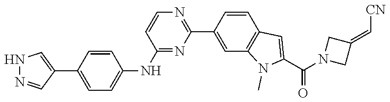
C1C(=C[CN])CN1C(C1=CC2=C(N1C)C=C(C1=NC=CC(NC3=CC=C(C4=CNN=C4)C=C3)=N1)C=C2)=O
